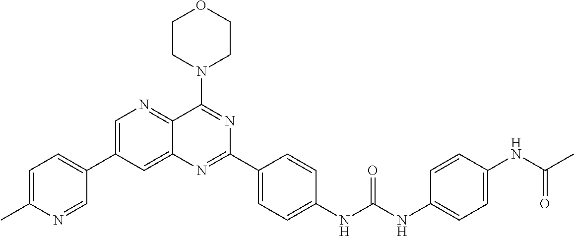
C1=C(C2=CC=C(C)N=C2)C=C2C(=N1)C(N1CCOCC1)=NC(C1=CC=C(NC(NC3=CC=C(NC(C)=O)C=C3)=O)C=C1)=N2
